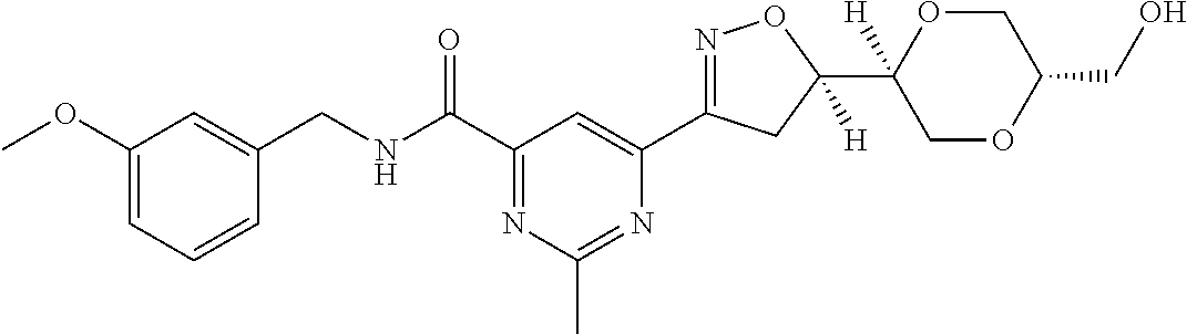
C1=CC=C(OC)C=C1CNC(C1=NC(C)=NC(C2=NOC(C3([H])COC(CO)CO3)([H])C2)=C1)=O
